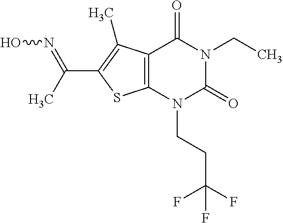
C12=C(N(CCC(F)(F)F)C(=O)N(CC)C1=O)SC(C(C)=NO)=C2C
